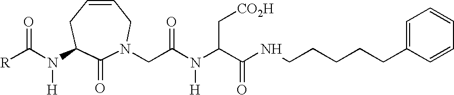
[R]C(N(C1C(=O)N(CC(N(C(C(NCCCCCC2=CC=CC=C2)=O)C[CO2H])[H])=O)CC=CC1)[H])=O
